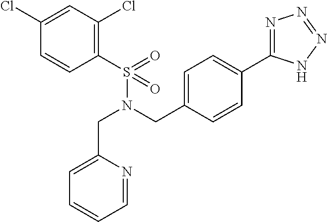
C(N(CC1=CC=C(C2=NN=NN2)C=C1)S(C1=C(Cl)C=C(Cl)C=C1)(=O)=O)C1=CC=CC=N1
